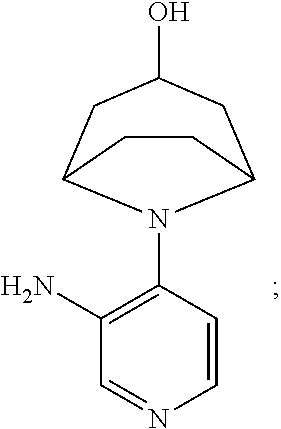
C1(N2C3CC(O)CC2CC3)=C(N)C=NC=C1
